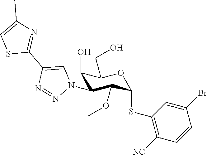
C1(O)C(N2C=C(C3=NC(C)=CS3)N=N2)C(OC)C(SC2=C([NC])C=CC(Br)=C2)OC1CO
